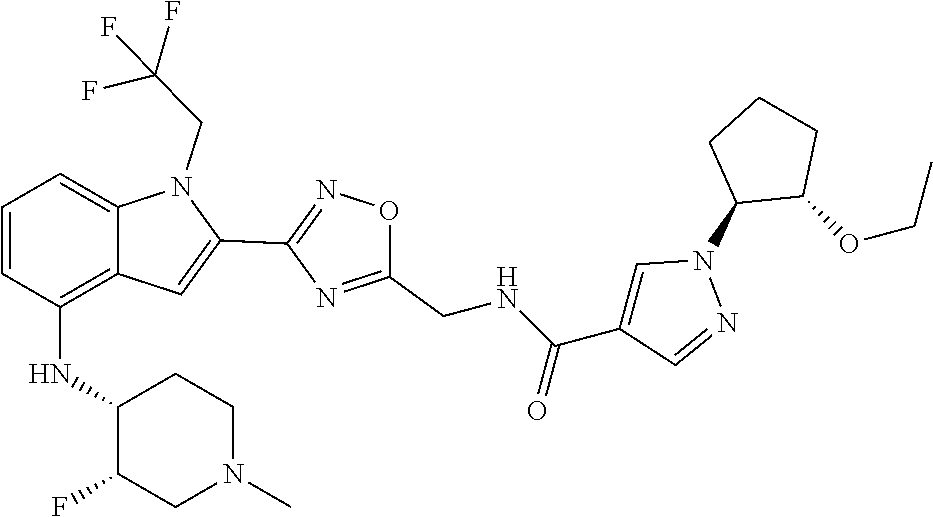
C12=C(NC3C(F)CN(C)CC3)C=CC=C1N(CC(F)(F)F)C(C1=NOC(CNC(C3=CN(C4C(OCC)CCC4)N=C3)=O)=N1)=C2
